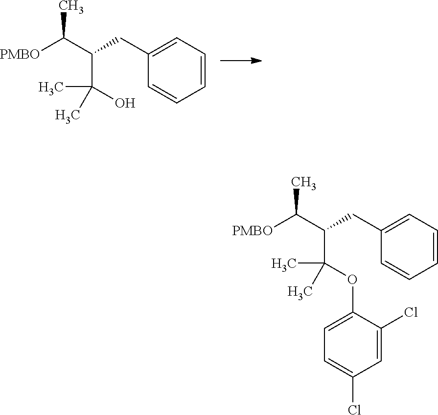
CC(C(C(O)(C)C)CC1=CC=CC=C1)[PMBO].CC(C(C(OC1=CC=C(Cl)C=C1Cl)(C)C)CC1=CC=CC=C1)[PMBO]
